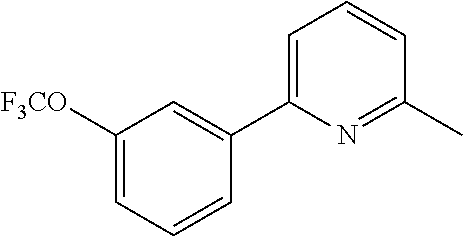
C1([F3CO])=CC=CC(C2=CC=CC(C)=N2)=C1
